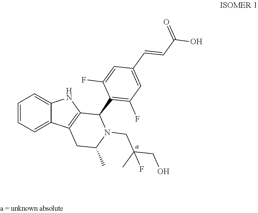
C1=CC=C2C(=C1)NC1=C2CC(C)N(CC(CO)(C)F)C1C1=C(F)C=C(C=CC(O)=O)C=C1F
